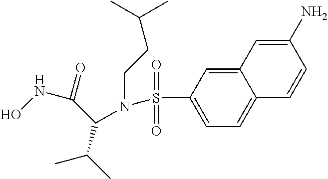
C1(N)=CC2=CC(S(=O)(=O)N(CCC(C)C)C(C(=O)NO)C(C)C)=CC=C2C=C1
